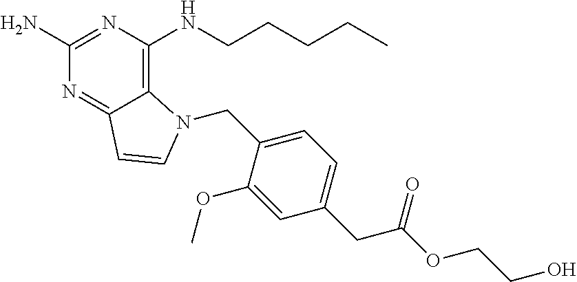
C1(N)=NC(NCCCCC)=C2C(=N1)C=CN2CC1=CC=C(CC(OCCO)=O)C=C1OC
